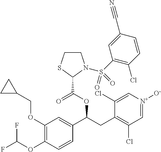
C1(OCC2CC2)=C(OC(F)F)C=CC(C(CC2=C(Cl)C=[N+]([O-])C=C2Cl)OC(=O)C2N(S(C3=C(Cl)C=CC(C#N)=C3)(=O)=O)CCS2)=C1
